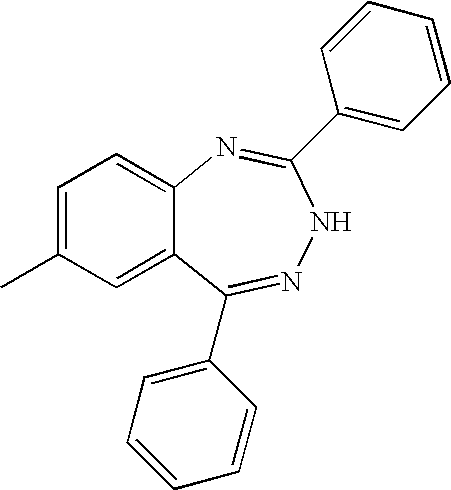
C1=C(C)C=C2C(=C1)N=C(C1=CC=CC=C1)NN=C2C1=CC=CC=C1
